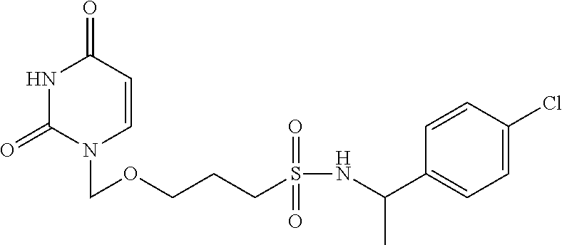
N1C(=O)N(COCCCS(NC(C2=CC=C(Cl)C=C2)C)(=O)=O)C=CC1=O
